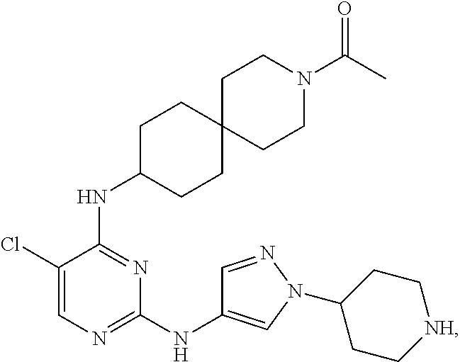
N1=C(NC2CCC3(CC2)CCN(C(=O)C)CC3)C(Cl)=CN=C1NC1=CN(C2CC[NH]CC2)N=C1
